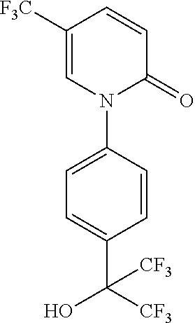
C1([F3C])=CN(C2=CC=C(C([CF3])(O)[CF3])C=C2)C(=O)C=C1
